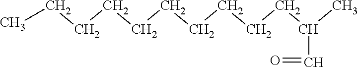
CCCCCCCCCCC(C)C=O
